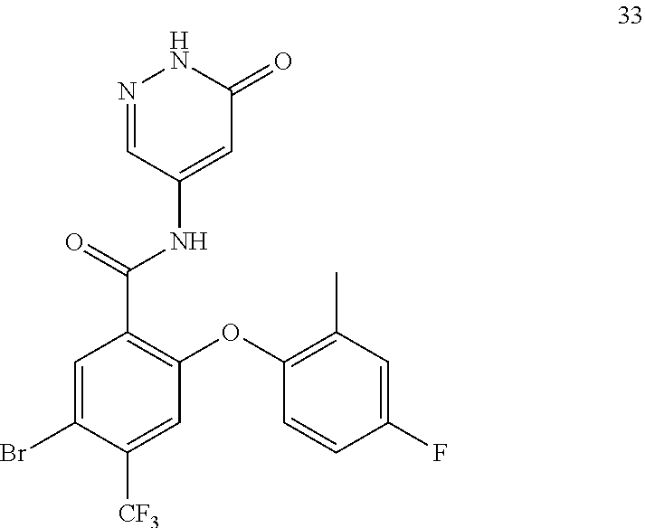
C1(Br)=CC(C(=O)NC2=CC(=O)NN=C2)=C(OC2=C(C)C=C(F)C=C2)C=C1[CF3]
